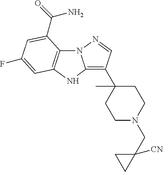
N12C3=C(NC1=C(C1(C)CCN(CC4([CN])CC4)CC1)C=N2)C=C(F)C=C3C(N)=O
